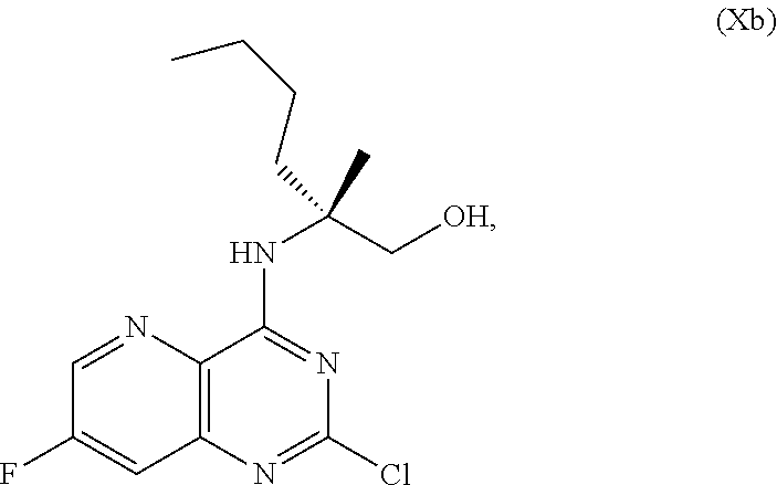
N(C(C[OH])(C)CCCC)C1=NC(Cl)=NC2=C1N=CC(F)=C2
